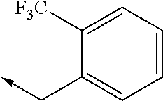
C1=CC=C([F3C])C(C->C)=C1
